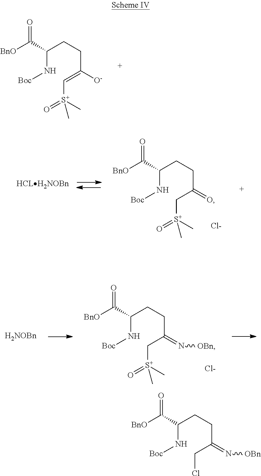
C(N[Boc])(CCC(=C[S+](=O)(C)C)[O-])C([BnO])=O.C(N[Boc])(CCC(C[S+](=O)(C)C)=O)C([BnO])=O.[Cl-].[H2NOBn].C(N[Boc])(CCC(C[S+](=O)(C)C)=N[OBn])C([BnO])=O.[Cl-].C(N[Boc])(CCC(CCl)=N[OBn])C([BnO])=O
